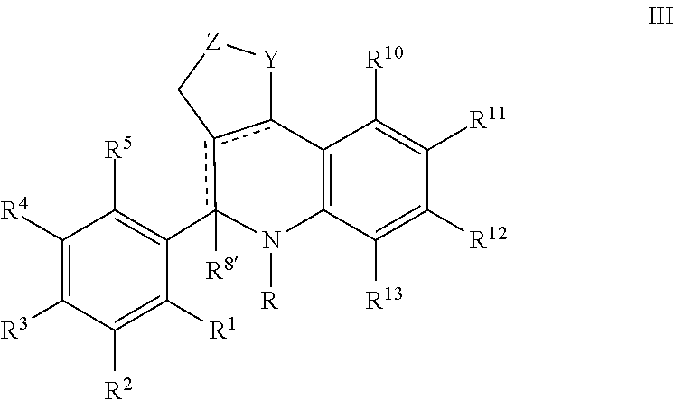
C1([R4])=C([R3])C([R2])=C([R1])C(c2([R8])c3c(C4=C(N2[R])C([R13])=C([R12])C([R11])=C4[R10])[Y][Z]C3)=C1[R5]
